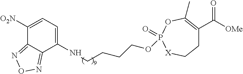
C1([O2N])=CC=C(NCCCCOP2(=O)[X]CCC(C([OMe])=O)=C(C)O2)C2=NON=C12
